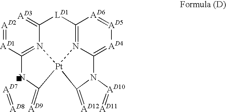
[AD2]=[AD1]C1=N2C(=[AD3])[LD1]C3=N4C(=[AD4][AD5]=[AD6]3)N([AD10]=[AD11])C(=[AD12])[Pt]24C(=[AD9])N1.[AD7]=[AD8]
